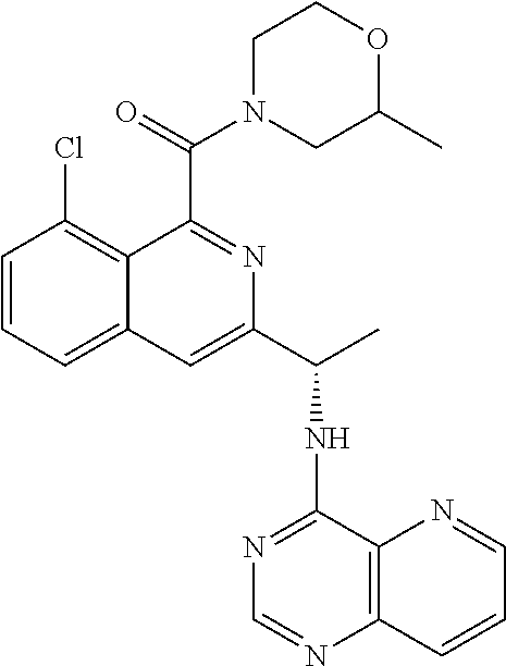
C1=CC=C2C(=C1Cl)C(C(=O)N1CC(C)OCC1)=NC(C(C)NC1=NC=NC3=C1N=CC=C3)=C2
